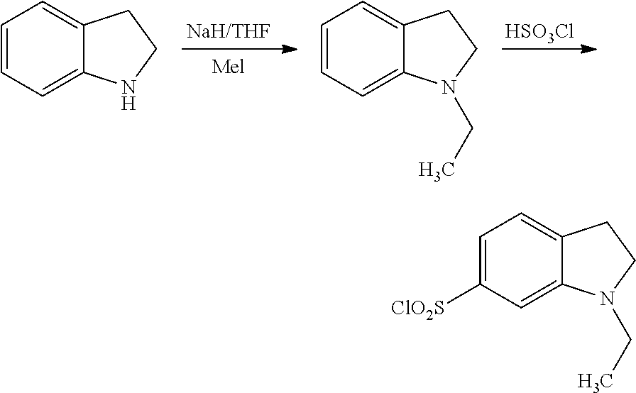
[HSO3Cl].C1=CC=C2C(=C1)CCN2.C1=CC=C2C(=C1)CCN2CC.C1=C([ClO2S])C=C2C(=C1)CCN2CC
